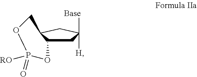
C1C2C(CC1([Base])[H])COP([RO])(=O)O2
